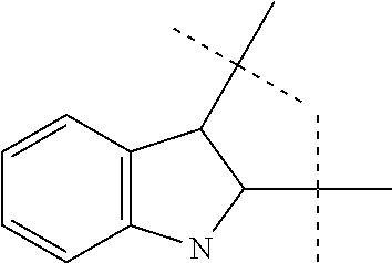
C1=CC=CC2=C1C(C(C)(C)C)C(C(C)(C)C)N2
